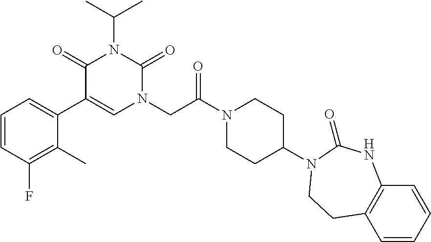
C1=CC(F)=C(C)C(C2=CN(CC(N3CCC(N4C(=O)NC5=C(C=CC=C5)CC4)CC3)=O)C(=O)N(C(C)C)C2=O)=C1
